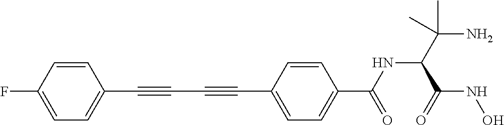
C1=CC(F)=CC=C1C#CC#CC1=CC=C(C(NC(C(N)(C)C)C(=O)NO)=O)C=C1
